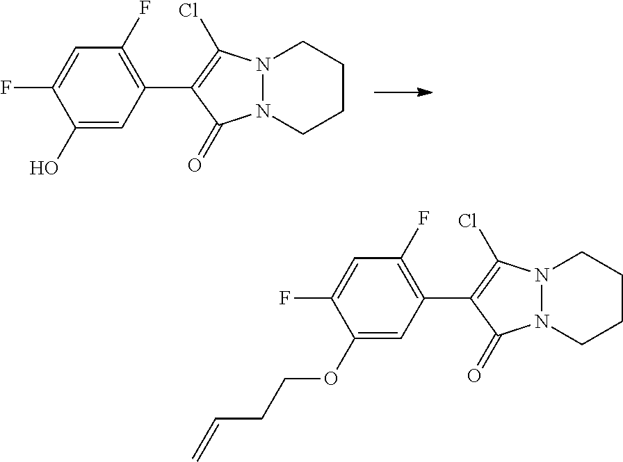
N12N(CCCC1)C(=O)C(C1=C(F)C=C(F)C(O)=C1)=C2Cl.N12N(CCCC1)C(=O)C(C1=C(F)C=C(F)C(OCCC=C)=C1)=C2Cl
